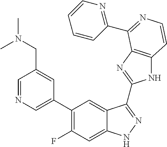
C1=C(C2=C(F)C=C3C(=C2)C(C2=NC4=C(N2)C=CN=C4C2=NC=CC=C2)=NN3)C=C(CN(C)C)C=N1
